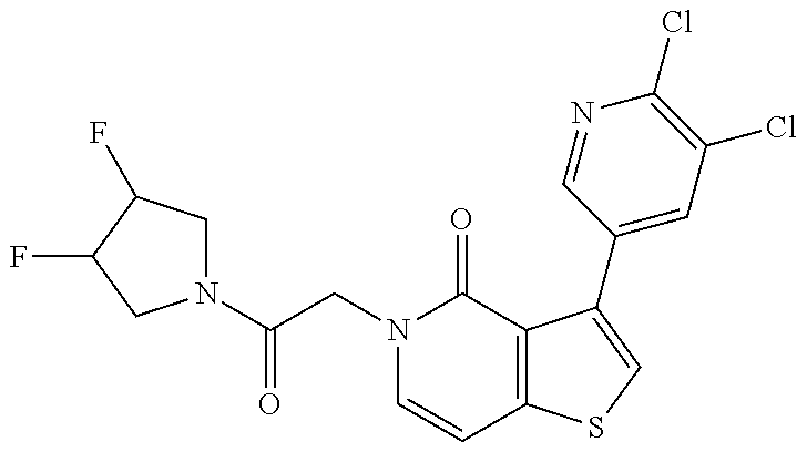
N1(C(CN2C=CC3=C(C2=O)C(C2=CC(Cl)=C(Cl)N=C2)=CS3)=O)CC(F)C(F)C1
